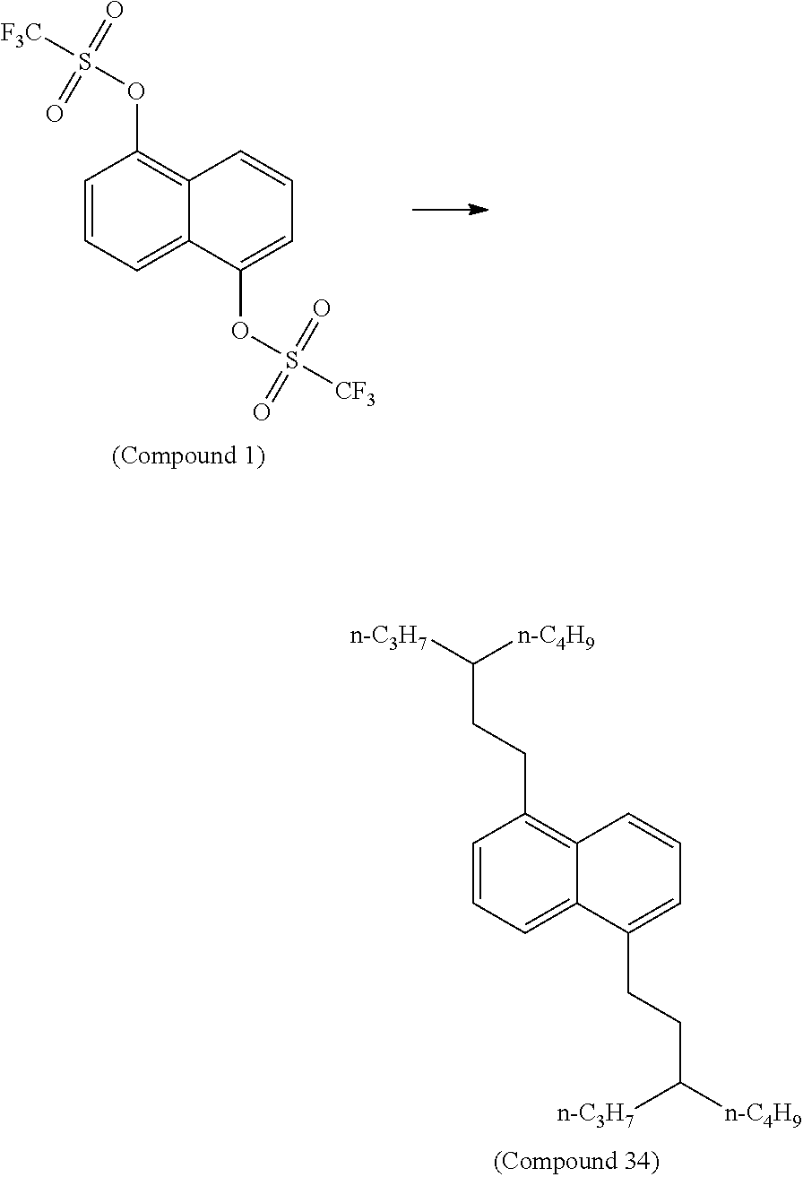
C1=CC=C2C(=C1OS([F3C])(=O)=O)C=CC=C2OS([CF3])(=O)=O.C1=CC=C2C(=C1CCC([n-C4H9])[n-C3H7])C=CC=C2CCC([n-C3H7])[n-C4H9]
